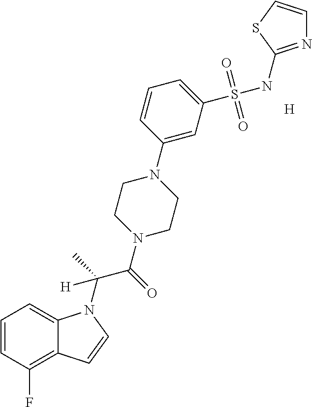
[H].C1=CC(F)=C2C(=C1)N(C(C(=O)N1CCN(C3=CC(S(NC4=NC=CS4)(=O)=O)=CC=C3)CC1)(C)[H])C=C2
